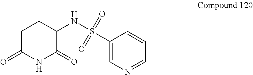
C1C(=O)NC(=O)C(NS(C2=CN=CC=C2)(=O)=O)C1
